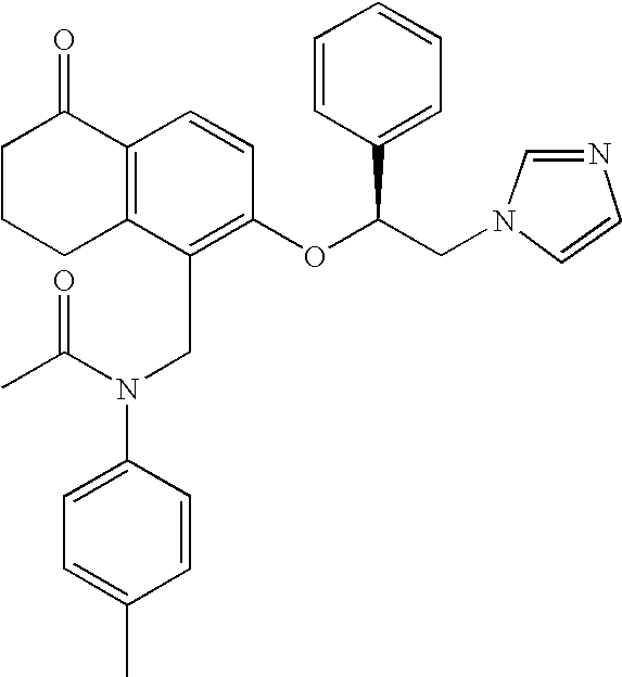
C1C2=C(C(=O)CC1)C=CC(OC(CN1C=CN=C1)C1=CC=CC=C1)=C2CN(C1=CC=C(C)C=C1)C(C)=O
